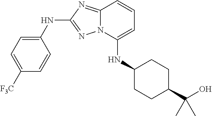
C1(NC2=NN3C(=N2)C=CC=C3NC2CCC(C(O)(C)C)CC2)=CC=C([F3C])C=C1
